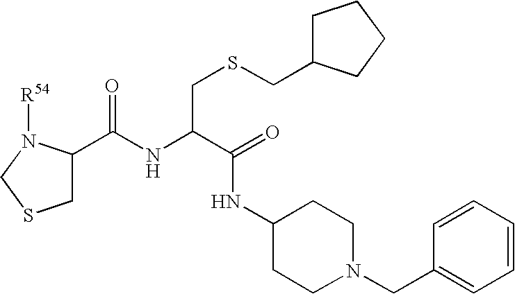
C1C(C(NC(C(NC2CCN(CC3=CC=CC=C3)CC2)=O)CSCC2CCCC2)=O)N([R54])CS1
